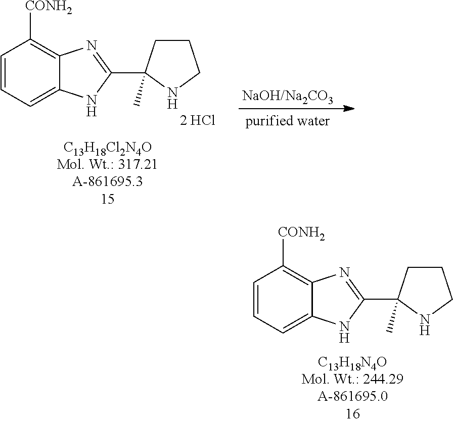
C1=CC=C2C(=C1[CONH2])N=C(C1(C)CCCN1)N2.C1=CC=C2C(=C1[CONH2])N=C(C1(C)CCCN1)N2
